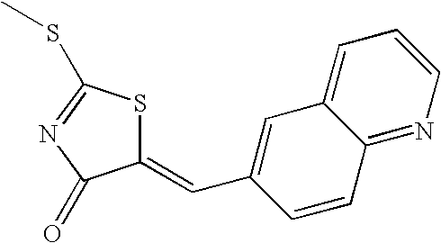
C1(=CC2=CC3=CC=CN=C3C=C2)SC(SC)=NC1=O
